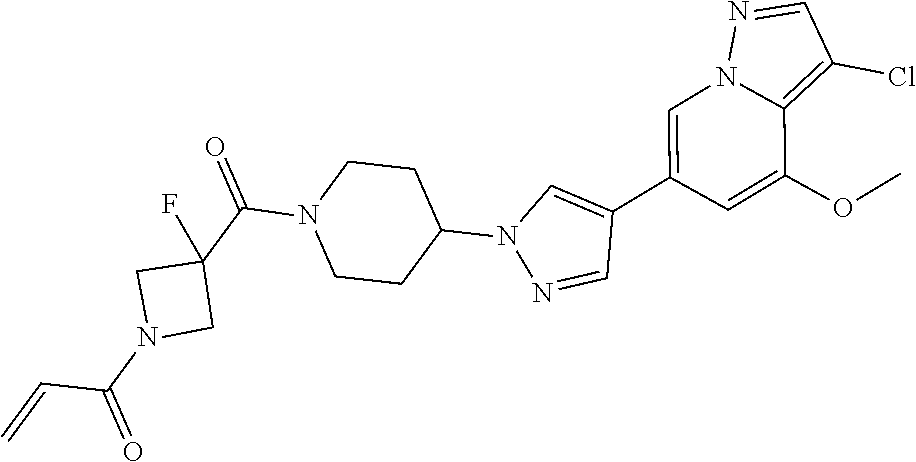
C1=C(C2=CN(C3CCN(C(C4(F)CN(C(=O)C=C)C4)=O)CC3)N=C2)C=C(OC)C2=C(Cl)C=NN12
